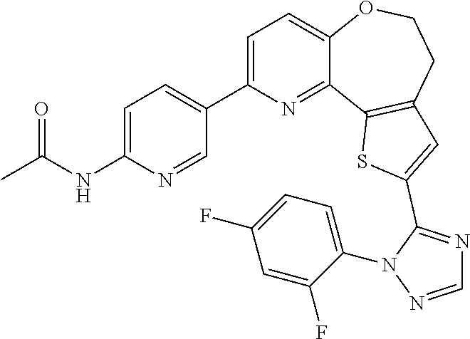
C1=C(C2=CC=C(NC(C)=O)N=C2)N=C2C(=C1)OCCC1=C2SC(C2=NC=NN2C2=CC=C(F)C=C2F)=C1
